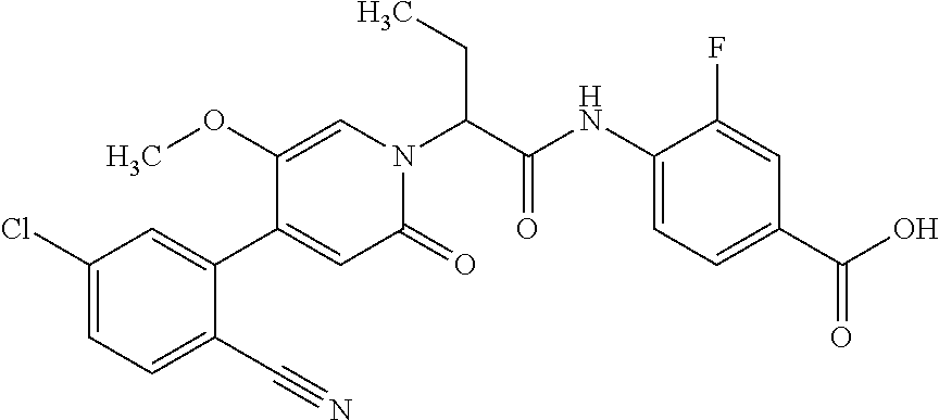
C1(Cl)=CC=C(C#N)C(C2=CC(=O)N(C(CC)C(=O)NC3=CC=C(C(=O)O)C=C3F)C=C2OC)=C1
